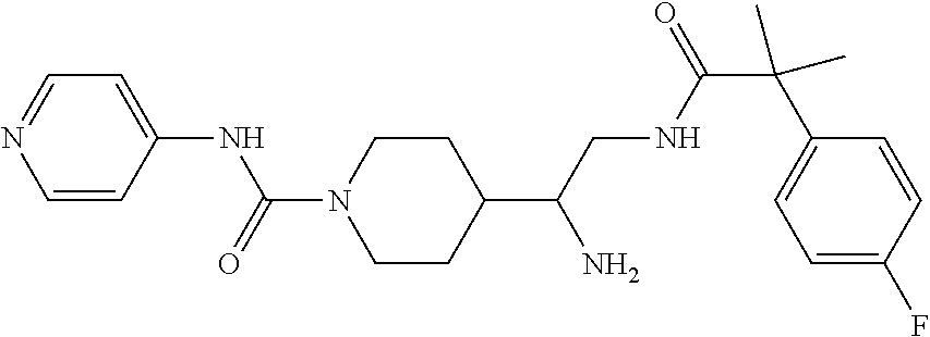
C1(C(CNC(C(C2=CC=C(F)C=C2)(C)C)=O)N)CCN(C(=O)NC2=CC=NC=C2)CC1
